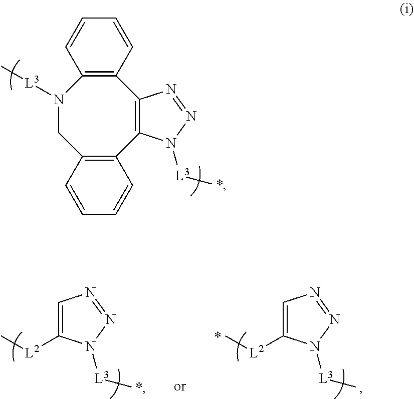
C12=C(CN([L3]C)C3=C(C4=C1N([L3]C)N=N4)C=CC=C3)C=CC=C2.C1=C([L2]C)N([L3]C)N=N1.C1=C([L2]C)N([L3]C)N=N1
